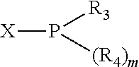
[X]P([(R4)m])[R3]
